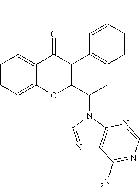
C1=CC=C2C(=C1)OC(C(C)N1C3=C(N=C1)C(N)=NC=N3)=C(C1=CC=CC(F)=C1)C2=O
